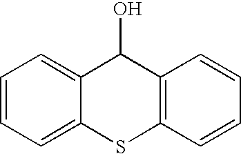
C1=CC=C2C(=C1)C(O)C1=C(S2)C=CC=C1
